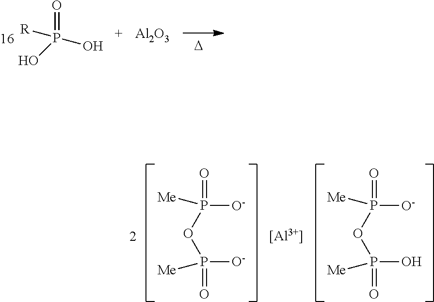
[R]P(O)(O)=O.[D].[Al2O3].P(OP([O-])(=O)[Me])([O-])([Me])=O.P(OP(O)(=O)[Me])([O-])([Me])=O.[[Al3+]]
